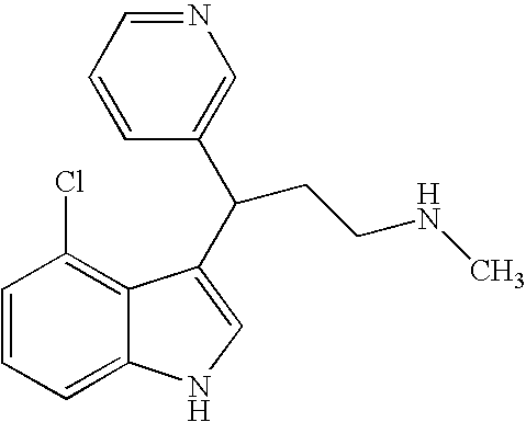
C1=CC=C2C(=C1Cl)C(C(CCNC)C1=CN=CC=C1)=CN2
